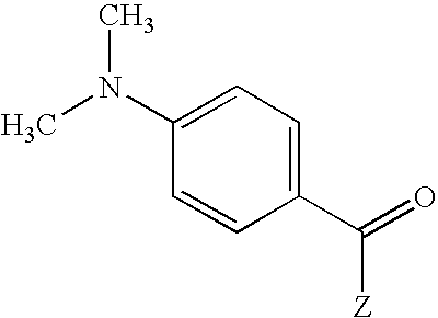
CN(C1=CC=C(C([Z])=O)C=C1)C
